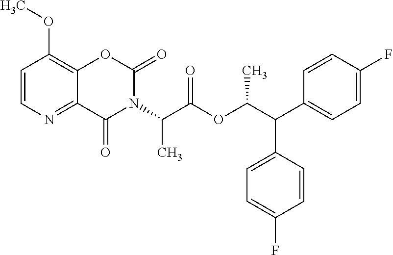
C1=CN=C2C(=C1OC)OC(=O)N(C(C(OC(C(C1=CC=C(F)C=C1)C1=CC=C(F)C=C1)C)=O)C)C2=O
